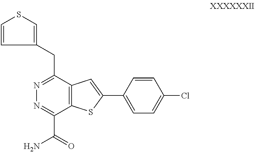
C1=CC(CC2=NN=C(C(=O)N)C3=C2C=C(C2=CC=C(Cl)C=C2)S3)=CS1
